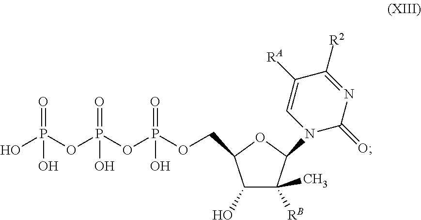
C1(O)C([RB])(C)C(N2C(=O)N=C([R2])C([RA])=C2)OC1COP(OP(OP(O)(O)=O)(O)=O)(O)=O
